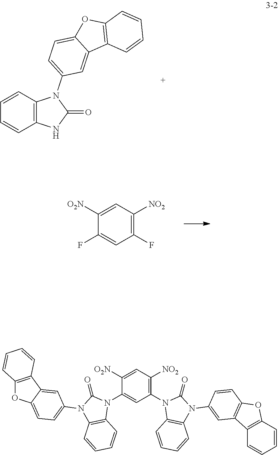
C1=CC2=C(C=C1)NC(=O)N2C1=CC=C2C(=C1)C1=C(O2)C=CC=C1.C1([O2N])=CC([NO2])=C(F)C=C1F.C1([O2N])=CC([NO2])=C(N2C3=C(N(C4=CC5=C(C=C4)OC4=C5C=CC=C4)C2=O)C=CC=C3)C=C1N1C2=C(N(C3=CC=C4OC5=C(C4=C3)C=CC=C5)C1=O)C=CC=C2
